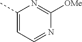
C1(C)=CC=NC([OMe])=N1
